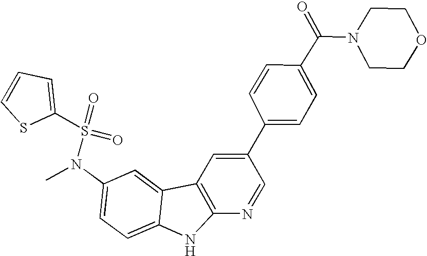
N(C1=CC=C2C(=C1)C1=C(N2)N=CC(C2=CC=C(C(N3CCOCC3)=O)C=C2)=C1)(C)S(=O)(=O)C1=CC=CS1
